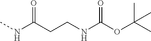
C(C(NC)=O)CNC(OC(C)(C)C)=O
